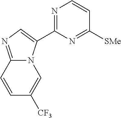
C1=C(C2=NC=CC([SMe])=N2)N2C(=N1)C=CC([CF3])=C2
